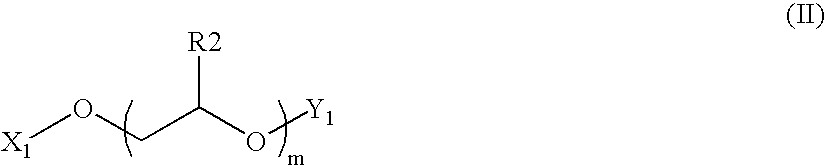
[X1]OCC(O[Y1])[R2]
